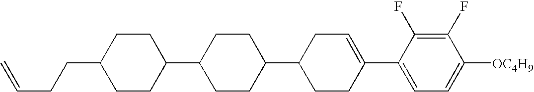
C1(F)=C(F)C(C2=CCC(C3CCC(C4CCC(CCC=C)CC4)CC3)CC2)=CC=C1[OC4H9]
